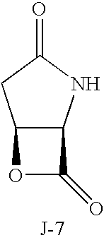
C12C(NC(=O)C1)C(=O)O2
